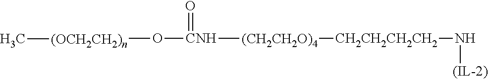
[CH2CH2CH2CH2]([(CH2CH2O)4][CNH](O[(OCH2CH2)n]C)=O)N[(IL-2)]
